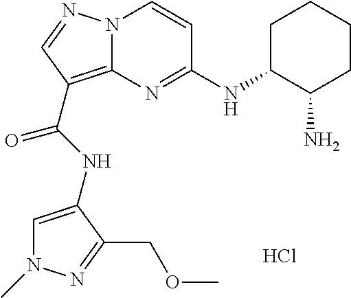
N12C(=C(C(NC3=CN(C)N=C3COC)=O)C=N1)N=C(NC1C(N)CCCC1)C=C2.Cl
